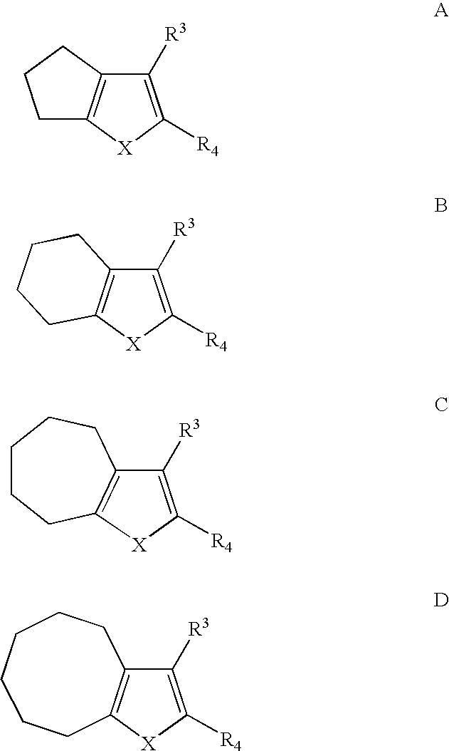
C1C2=C(CC1)C([R3])=C([R4])[X]2.C12=C(C([R3])=C([R4])[X]1)CCCC2.[X]1C([R4])=C([R3])C2=C1CCCCC2.C12=C(C([R3])=C([R4])[X]1)CCCCCC2
